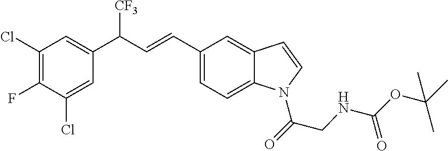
C1(Cl)=C(F)C(Cl)=CC(C(C=CC2=CC=C3C(=C2)C=CN3C(=O)CNC(=O)OC(C)(C)C)[CF3])=C1
